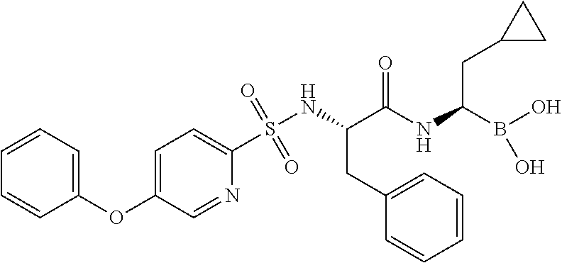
O=S(NC(C(NC(B(O)O)CC1CC1)=O)CC1=CC=CC=C1)(=O)C1=CC=C(OC2=CC=CC=C2)C=N1
